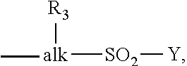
[alk]([SO2][Y])(C)[R3]
